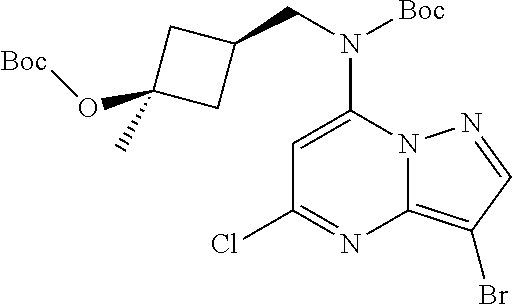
C1=C(N(CC2CC(O[Boc])(C)C2)[Boc])N2C(=C(Br)C=N2)N=C1Cl
